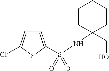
C1=C(S(NC2(CO)CCCCC2)(=O)=O)SC(Cl)=C1
